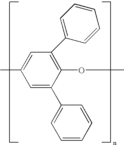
CC1=CC(C2=CC=CC=C2)=C(OC)C(C2=CC=CC=C2)=C1
